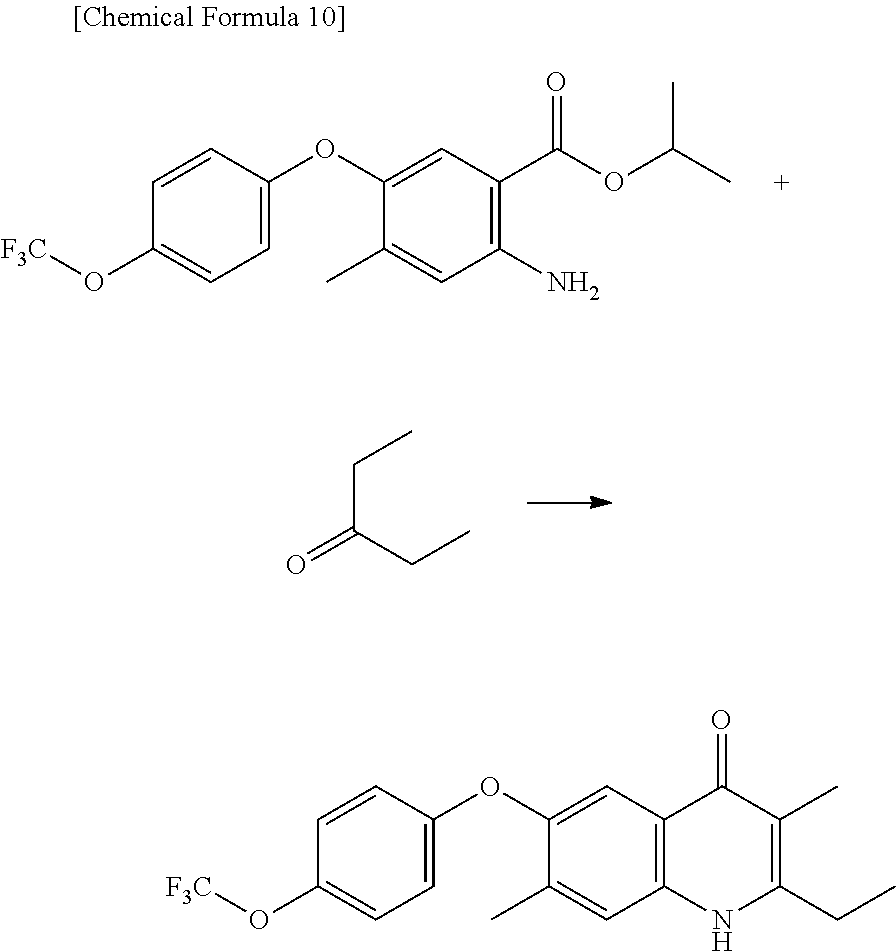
C(C(CC)=O)C.C1(C)=CC2=C(C=C1OC1=CC=C(O[F3C])C=C1)C(=O)C(C)=C(CC)N2.C1(C)=CC(N)=C(C(OC(C)C)=O)C=C1OC1=CC=C(O[F3C])C=C1
